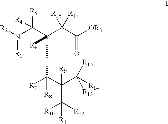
N([R1])([R2])C(C(C(C(C([R13])([R15])[R14])(C([R12])([R10])[R11])[R9])([R7])[R8])([R6])C(C([OR3])=O)([R16])[R17])([R5])[R4]
